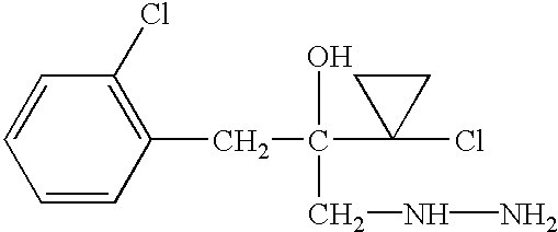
C1=CC=CC(CC(C2(Cl)CC2)(CNN)O)=C1Cl
